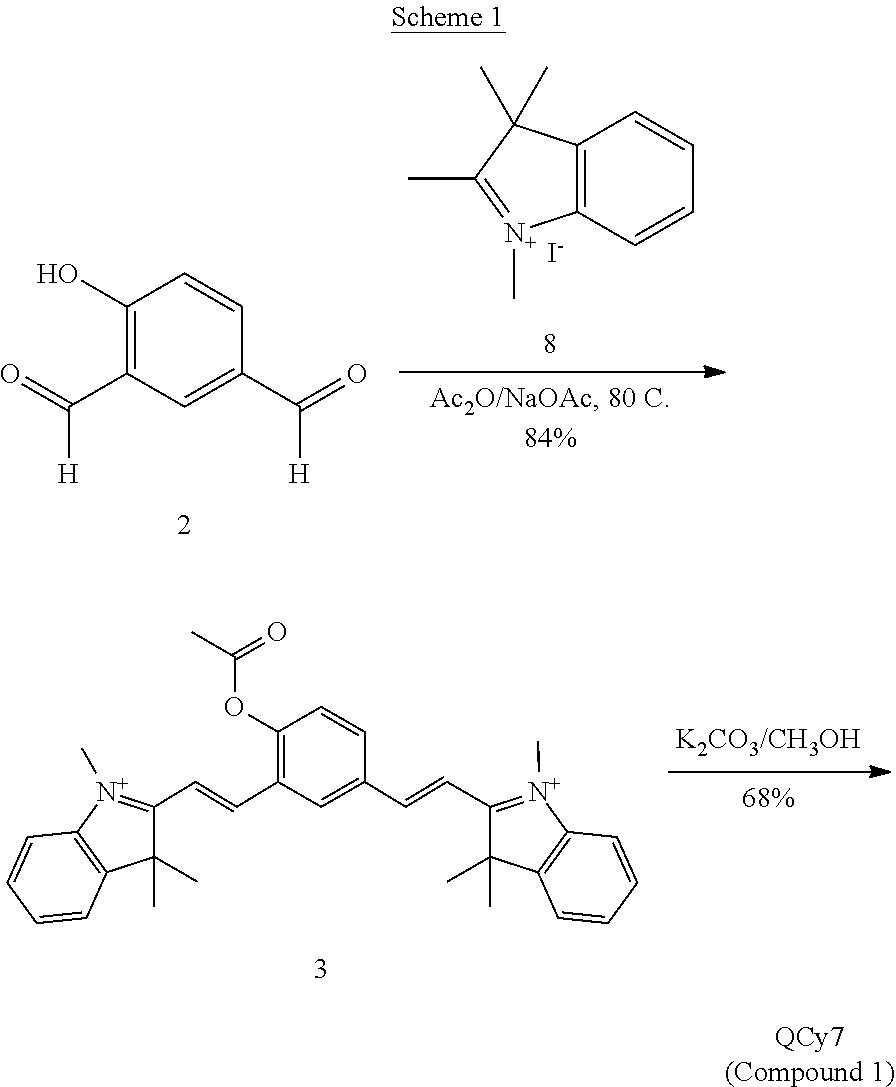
C12=C(C=CC=C1)[N+](C)=C(C)C2(C)C.[I-].C1(O)=C(C(=O)[H])C=C(C(=O)[H])C=C1.C1(C)(C)C(C=CC2=C(OC(C)=O)C=CC(C=CC3=[N+](C)C4=C(C3(C)C)C=CC=C4)=C2)=[N+](C)C2=C1C=CC=C2.[QCy7(Compound 1)]
